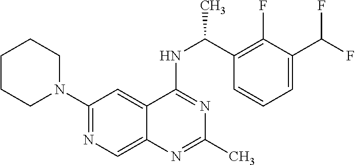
N1(C2=NC=C3C(=C2)C(NC(C2=C(F)C(C(F)F)=CC=C2)C)=NC(C)=N3)CCCCC1
